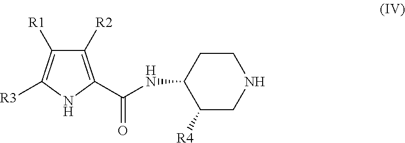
C1([R2])=C(C(NC2C([R4])CNCC2)=O)NC([R3])=C1[R1]
